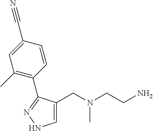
C1=C(CN(CCN)C)C(C2=C(C)C=C(C#N)C=C2)=NN1
